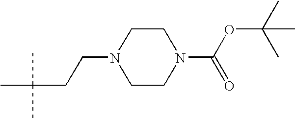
C1CN(C(=O)OC(C)(C)C)CCN1CCC(C)(C)C
